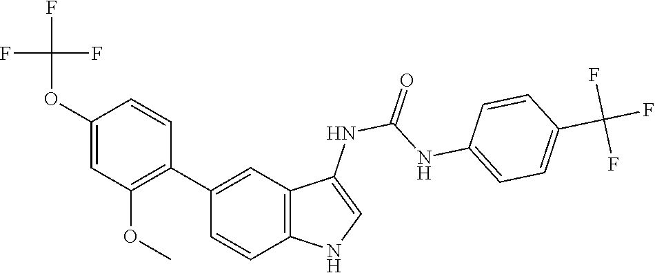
O=C(NC1=CNC2=C1C=C(C1=C(OC)C=C(OC(F)(F)F)C=C1)C=C2)NC1=CC=C(C(F)(F)F)C=C1
